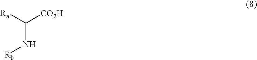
[Ra]C(N[Rb])[CO2H]
